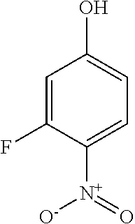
C1=C(F)C([N+]([O-])=O)=CC=C1O
